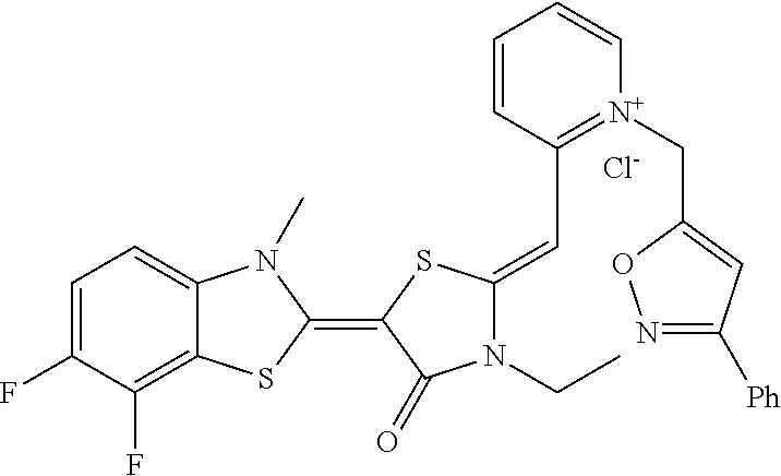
[Cl-].C1=C(F)C(F)=C2C(=C1)N(C)C(=C1SC(=CC3=[N+](CC4=CC([Ph])=NO4)C=CC=C3)N(CC)C1=O)S2
